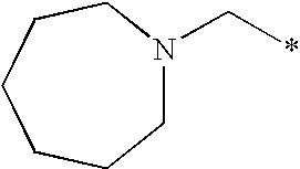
C1N(C*)CCCCC1
